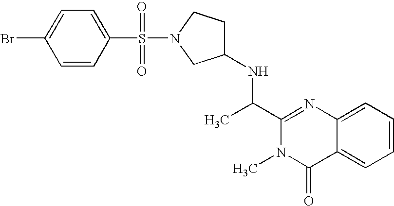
C1=CC(S(N2CC(NC(C3=NC4=CC=CC=C4C(=O)N3C)C)CC2)(=O)=O)=CC=C1Br
